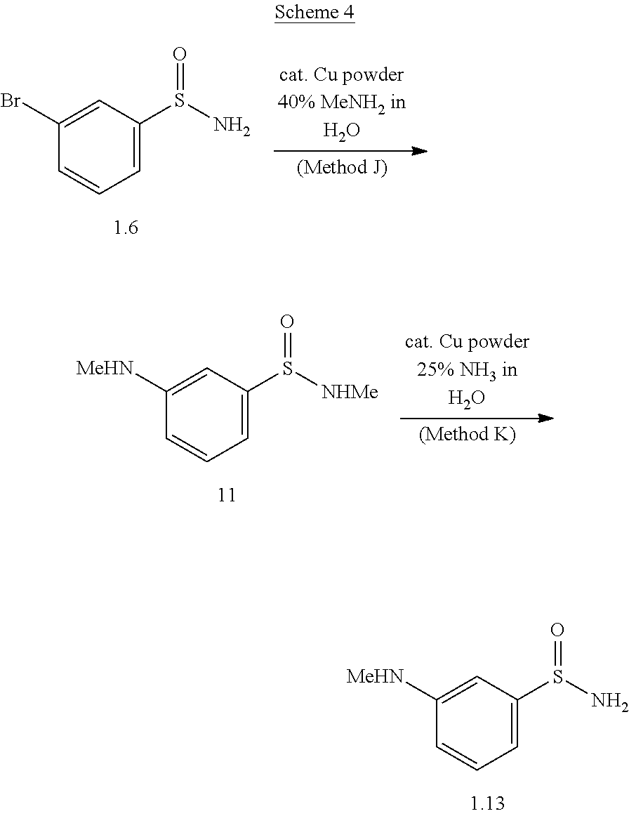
C1=C(S(N)=O)C=C(Br)C=C1.C1=C(S([NHMe])=O)C=C([MeHN])C=C1.C1=C(S(N)=O)C=C([MeHN])C=C1
